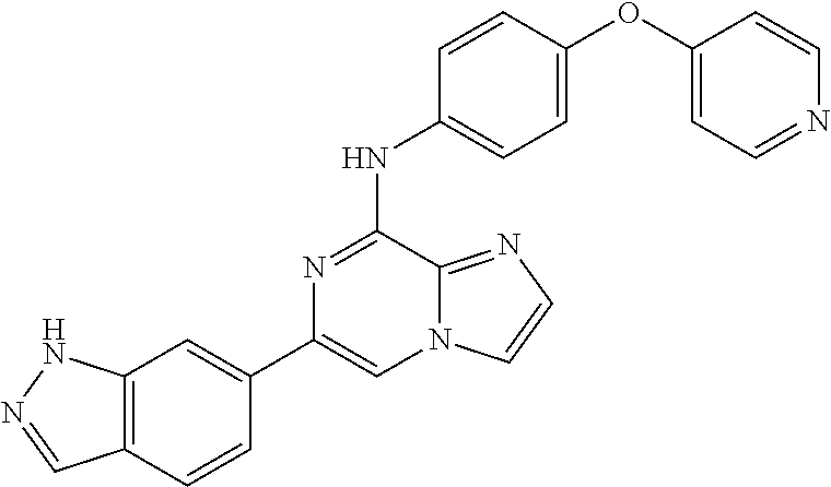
C1(C2=CC3=C(C=C2)C=NN3)=CN2C(=NC=C2)C(NC2=CC=C(OC3=CC=NC=C3)C=C2)=N1
